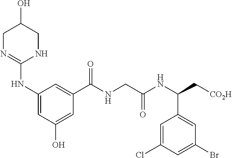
C1N=C(NC2=CC(O)=CC(C(NCC(NC(C[CO2H])C3=CC(Br)=CC(Cl)=C3)=O)=O)=C2)NCC1O
